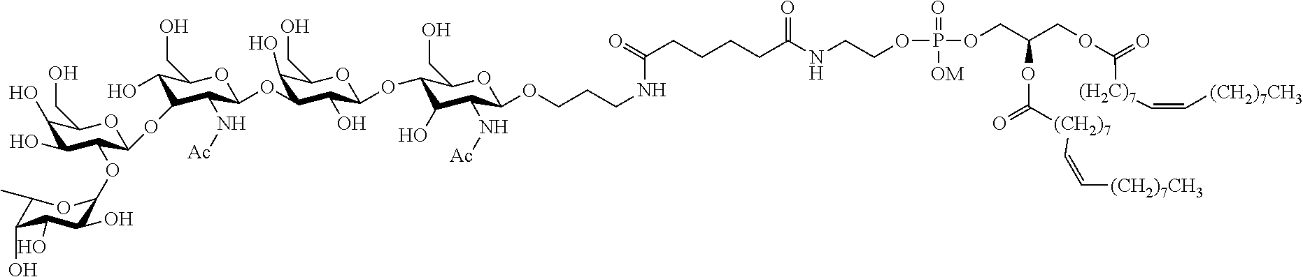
N(C1C(O)C(OC2C(O)C(OC3C(N[Ac])C(OC4C(OC5C(O)C(O)C(O)C(C)O5)C(O)C(O)C(CO)O4)C(O)C(CO)O3)C(O)C(CO)O2)C(CO)OC1OCCCNC(CCCCC(NCCOP(OCC(COC(=O)[(H2C)7]C=C[(CH2)7CH3])OC(=O)[(CH2)7]C=C[(CH2)7CH3])(=O)[OM])=O)=O)[Ac]
